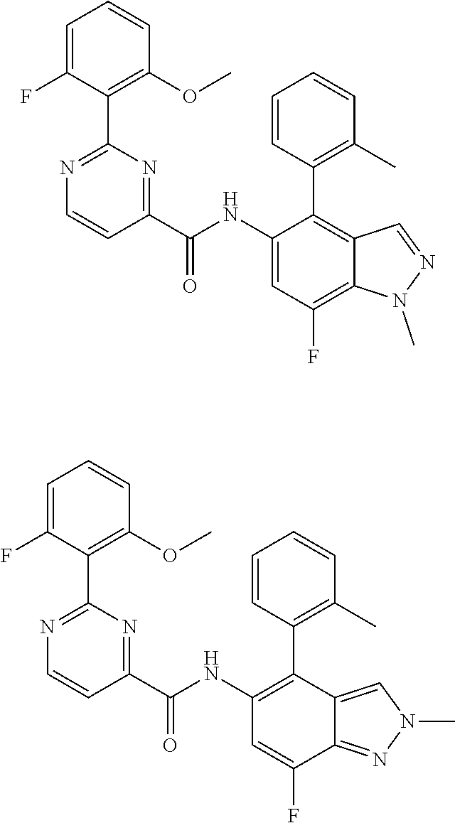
C1=C(F)C(C2=NC=CC(C(NC3=CC(F)=C4C(=C3C3=C(C)C=CC=C3)C=NN4C)=O)=N2)=C(OC)C=C1.C1=C(F)C(C2=NC=CC(C(NC3=C(C4=C(C)C=CC=C4)C4=CN(C)N=C4C(F)=C3)=O)=N2)=C(OC)C=C1
